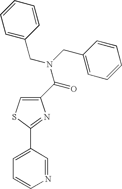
C1(C(=O)N(CC2=CC=CC=C2)CC2=CC=CC=C2)=CSC(C2=CC=CN=C2)=N1
